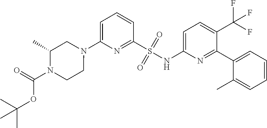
N1(C2=CC=CC(S(NC3=CC=C(C(F)(F)F)C(C4=CC=CC=C4C)=N3)(=O)=O)=N2)CC(C)N(C(OC(C)(C)C)=O)CC1
